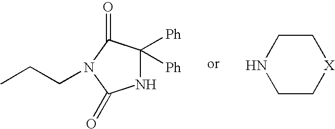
N1C([Ph])([Ph])C(=O)N(CCC)C1=O.N1CC[X]CC1
